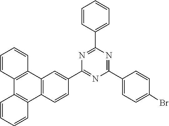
C1(C2=NC(C3=CC=CC=C3)=NC(C3=CC4=C(C=C3)C3=C(C5=C4C=CC=C5)C=CC=C3)=N2)=CC=C(Br)C=C1
